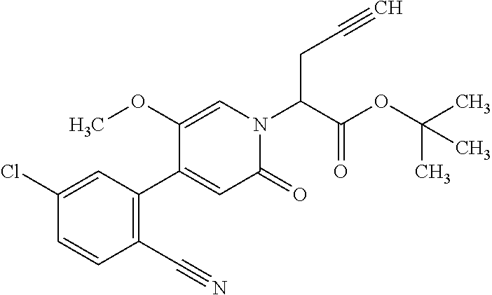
C1(=O)N(C(C(OC(C)(C)C)=O)CC#C)C=C(OC)C(C2=C(C#N)C=CC(Cl)=C2)=C1
